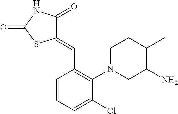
C1(=CC2=C(N3CCC(C)C(N)C3)C(Cl)=CC=C2)C(=O)NC(=O)S1
